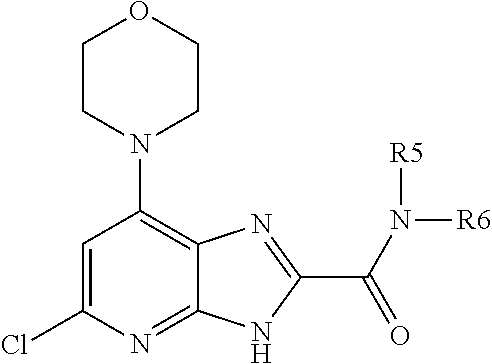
C1=C(Cl)N=C2C(=C1N1CCOCC1)N=C(C(N([R6])[R5])=O)N2
